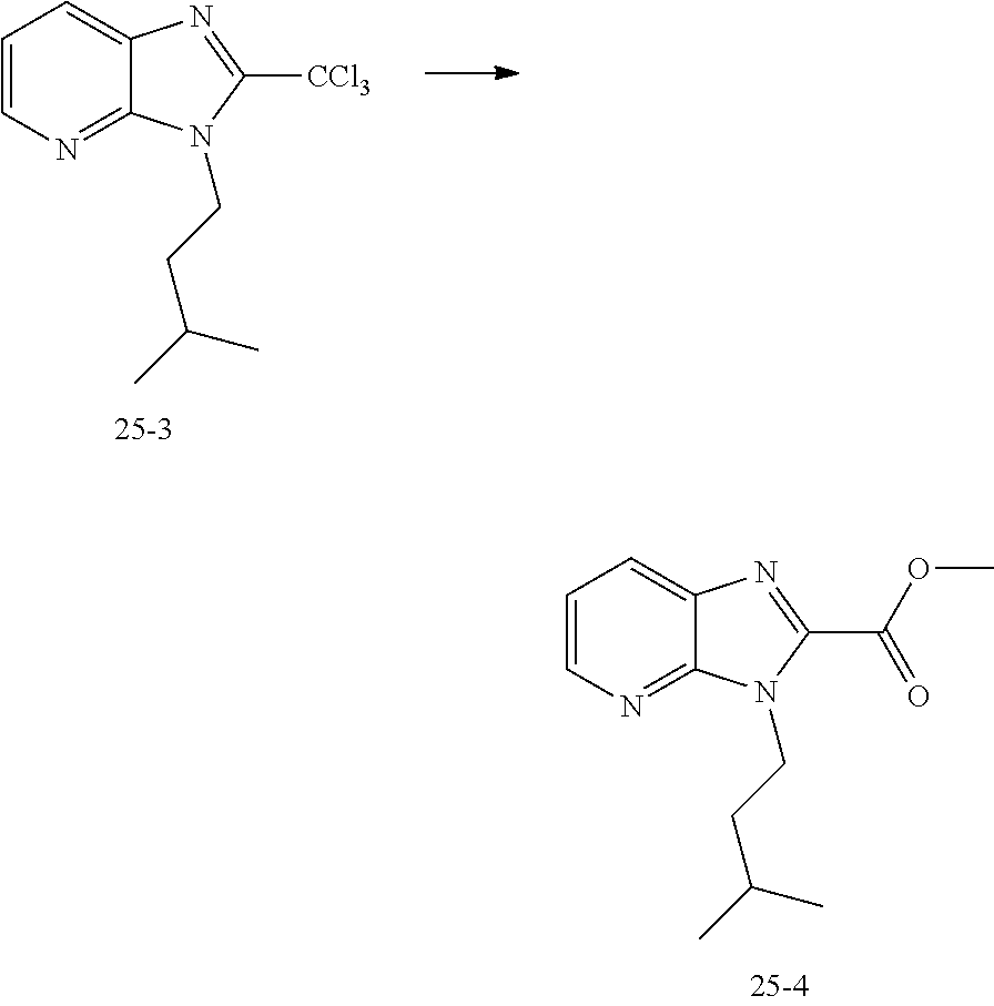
C1=CN=C2C(=C1)N=C([CCl3])N2CCC(C)C.C1=CN=C2C(=C1)N=C(C(=O)OC)N2CCC(C)C
